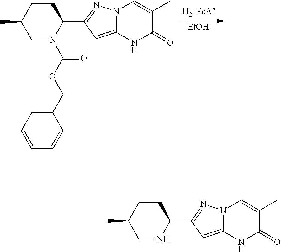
[EtOH].C1CC(C)CN(C(OCC2=CC=CC=C2)=O)C1C1=NN2C(=C1)NC(=O)C(C)=C2.C1CC(C)CNC1C1=NN2C(=C1)NC(=O)C(C)=C2
